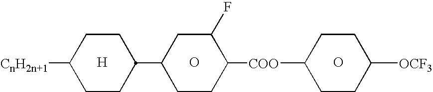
[H].O.C1([CnH2n+1])CCC(C2CCC([COO]C3CCC([OCF3])CC3)C(F)C2)CC1.O
